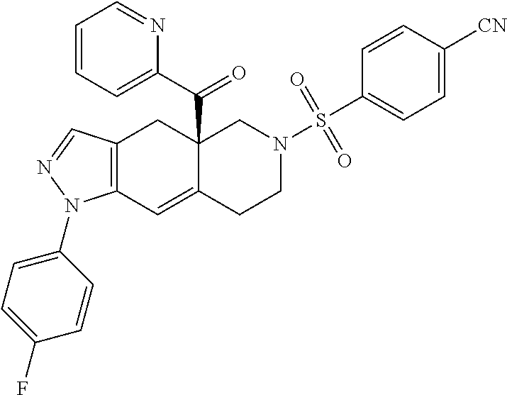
C12=C(C=C3C(C(C4=CC=CC=N4)=O)(C1)CN(S(C1=CC=C([CN])C=C1)(=O)=O)CC3)N(C1=CC=C(F)C=C1)N=C2
